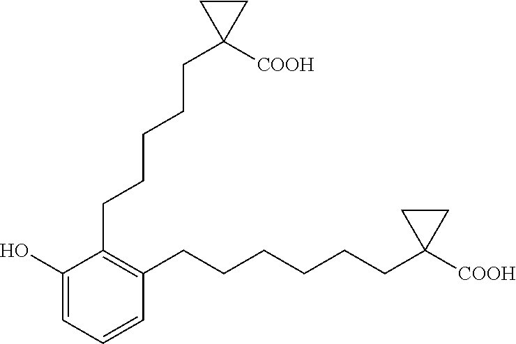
C1(CCCCCC2([COOH])CC2)=C(CCCCCCC2([COOH])CC2)C=CC=C1O
